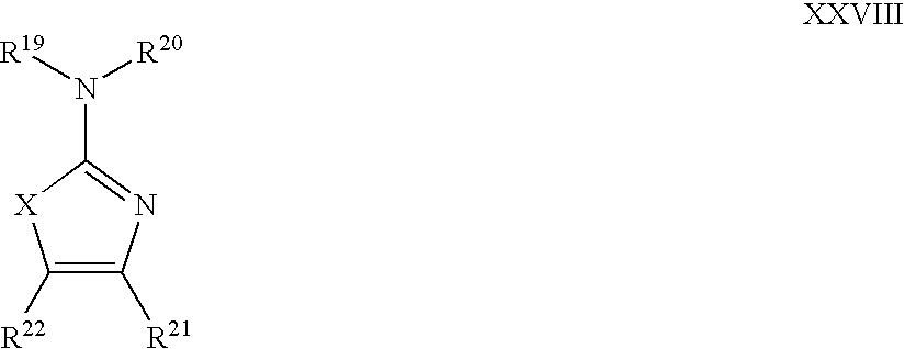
C1([R22])=C([R21])N=C(N([R20])[R19])[X]1
